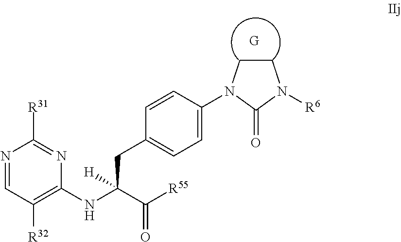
C(=O)([R55])C(CC1=CC=C(N2CCN([R6])C2=O)C=C1)(NC1=C([R32])C=NC([R31])=N1)[H]
